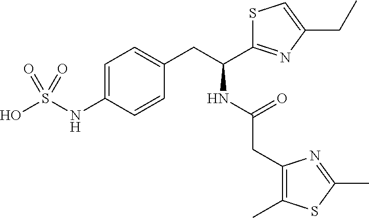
C1=C(NS(O)(=O)=O)C=CC(CC(C2=NC(CC)=CS2)NC(CC2=C(C)SC(C)=N2)=O)=C1
